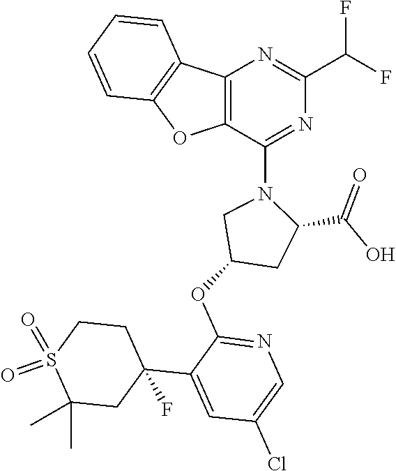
C12=C(OC3=C1C=CC=C3)C(N1CC(OC3=NC=C(Cl)C=C3C3(F)CC(C)(C)S(=O)(=O)CC3)CC1C(O)=O)=NC(C(F)F)=N2
